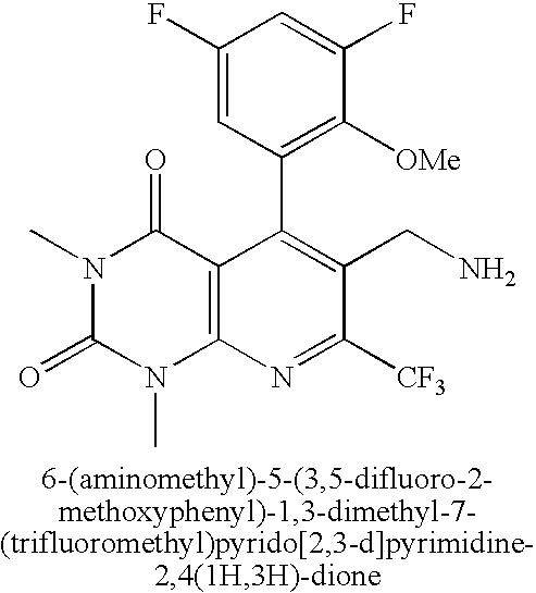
C1(F)=CC(C2=C(CN)C([CF3])=NC3=C2C(=O)N(C)C(=O)N3C)=C([OMe])C(F)=C1
